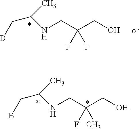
C(C(CO)(F)F)NC(CB)C.C(C(C[OH])(F)C)NC(CB)C
